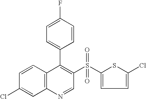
C12=C(C=CC(Cl)=C1)C(C1=CC=C(F)C=C1)=C(S(C1=CC=C(Cl)S1)(=O)=O)C=N2
